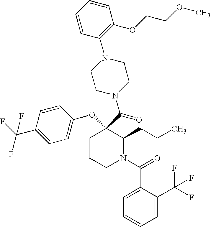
C1CCN(C(=O)C2=CC=CC=C2C(F)(F)F)C(CCC)C1(C(=O)N1CCN(C2=C(OCCOC)C=CC=C2)CC1)OC1=CC=C(C(F)(F)F)C=C1
